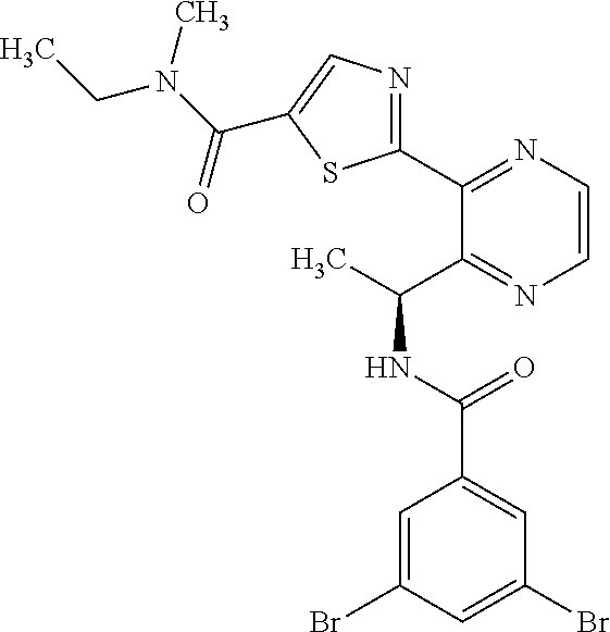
C1(C2=NC=CN=C2C(C)NC(C2=CC(Br)=CC(Br)=C2)=O)=NC=C(C(N(CC)C)=O)S1
